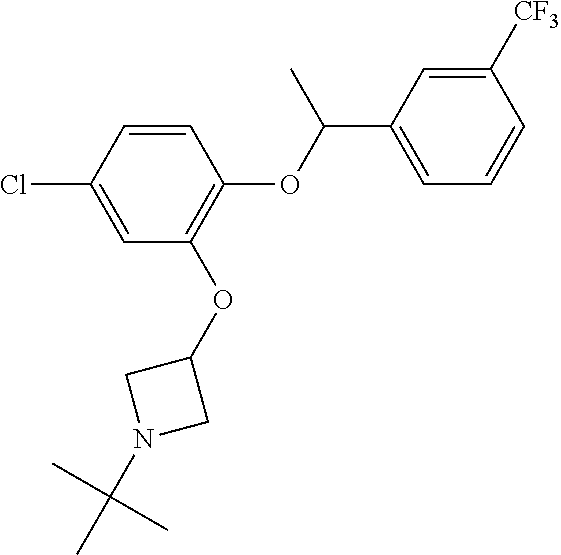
C1=CC(Cl)=CC(OC2CN(C(C)(C)C)C2)=C1OC(C1=CC=CC([CF3])=C1)C
